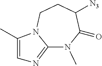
C12=NC=C(C)N1CCC([N3])C(=O)N2C
